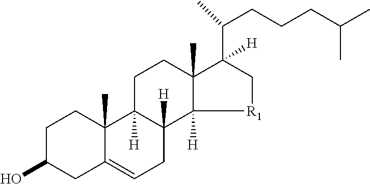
C1C(O)CC2=CCC3([H])C([H])(C2(C)C1)CCC1(C)C3([H])[R1]CC1(C(CCCC(C)C)C)[H]
